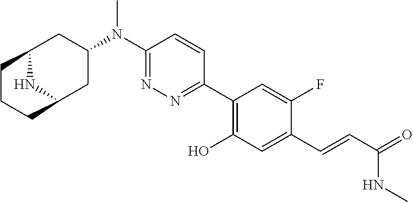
C12NC(CC(N(C3=NN=C(C4=C(O)C=C(C=CC(=O)NC)C(F)=C4)C=C3)C)C1)CCC2
